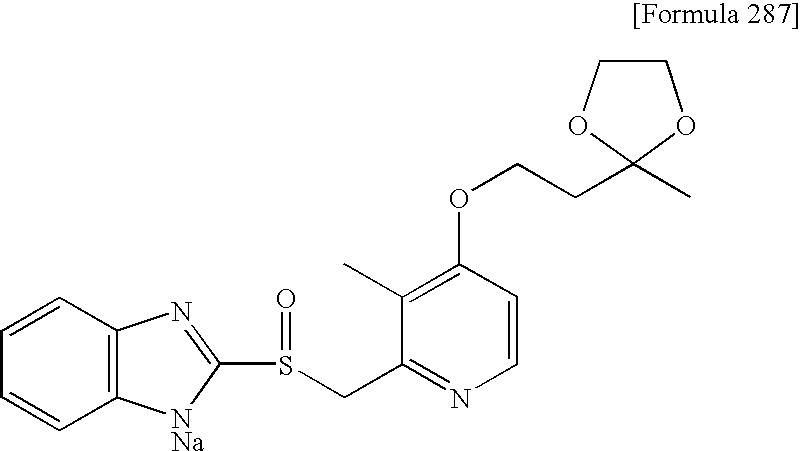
C1(C)=C(OCCC2(C)OCCO2)C=CN=C1CS(C1=NC2=C(C=CC=C2)[NNa]1)=O
